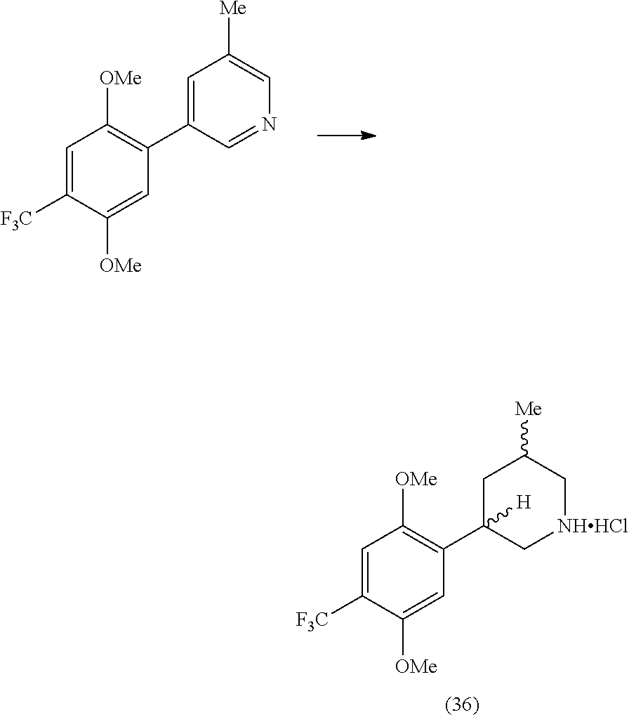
C1=C([F3C])C([OMe])=CC(C2([H])C[NHHCl]CC([Me])C2)=C1[OMe].C1=C([F3C])C([OMe])=CC(C2=CC([Me])=CN=C2)=C1[OMe]
